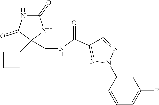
C1=CC(N2N=CC(C(NCC3(C4CCC4)C(=O)NC(=O)N3)=O)=N2)=CC(F)=C1
